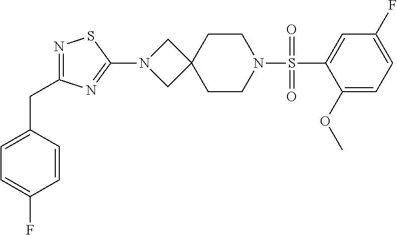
C1(OC)=CC=C(F)C=C1S(N1CCC2(CC1)CN(C1=NC(CC3=CC=C(F)C=C3)=NS1)C2)(=O)=O
